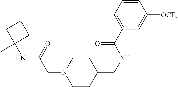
C1CC(CNC(C2=CC=CC([OCF3])=C2)=O)CCN1CC(NC1(C)CCC1)=O
